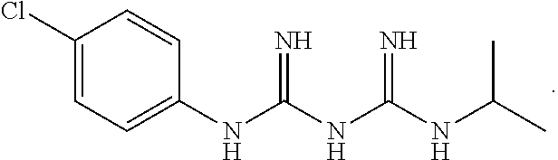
C1(Cl)=CC=C(NC(NC(NC(C)C)=N)=N)C=C1
